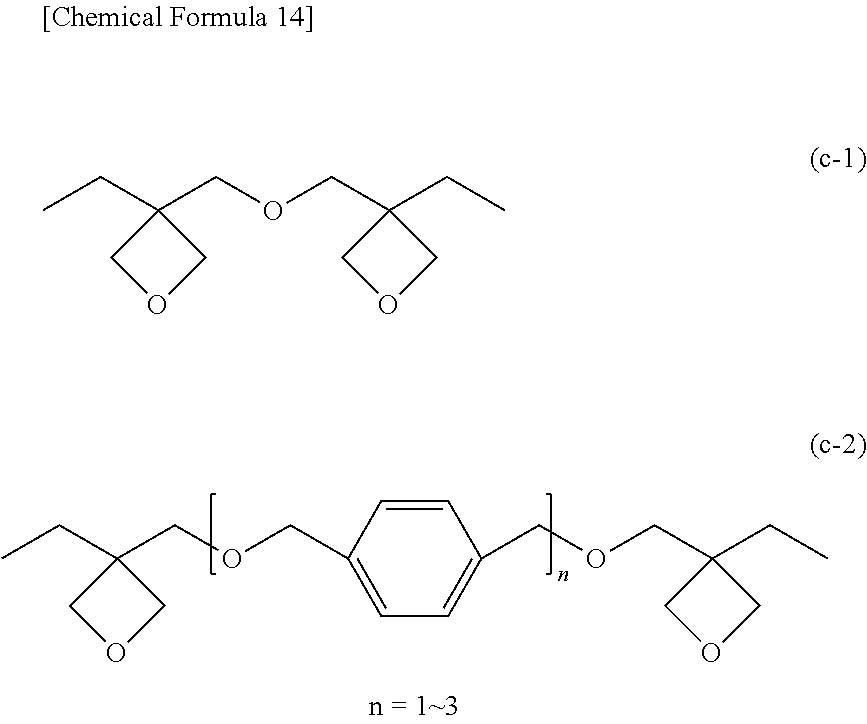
CCC1(COCC2=CC=C(COCC3(CC)COC3)C=C2)COC1.CCC1(COCC2(CC)COC2)COC1
